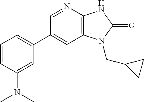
C1(C2=CC=CC(N(C)C)=C2)=CC2=C(N=C1)NC(=O)N2CC1CC1
